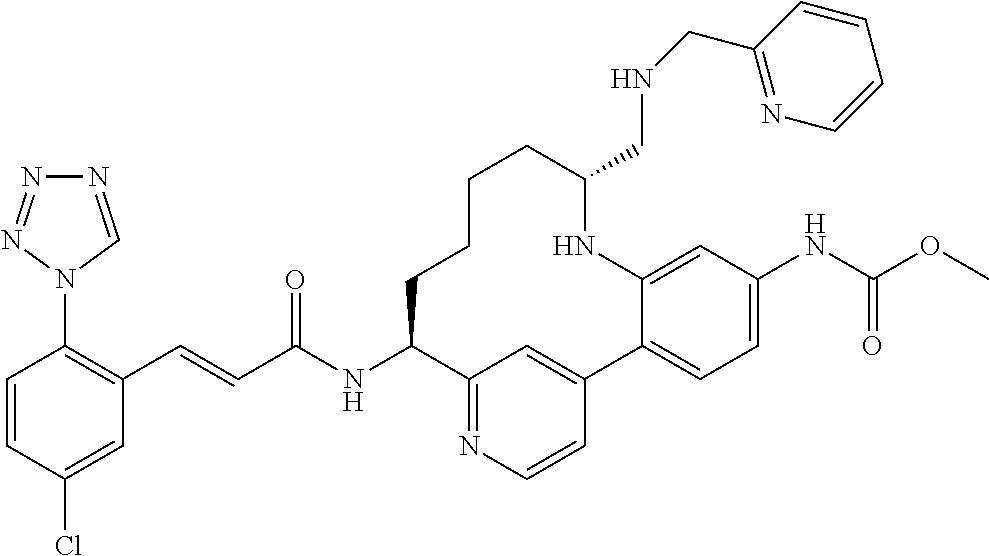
C(C(NC1C2=NC=CC(=C2)C2=CC=C(NC(OC)=O)C=C2NC(CNCC2=NC=CC=C2)CCCC1)=O)=CC1=C(N2C=NN=N2)C=CC(Cl)=C1
